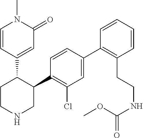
C1(C2=C(Cl)C=C(C3=C(CCNC(OC)=O)C=CC=C3)C=C2)C(C2=CC(=O)N(C)C=C2)CCNC1
